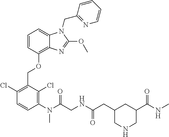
C1=CC(OCC2=C(Cl)C=CC(N(C(CNC(CC3CNCC(C(=O)NC)C3)=O)=O)C)=C2Cl)=C2C(=C1)N(CC1=NC=CC=C1)C(OC)=N2
